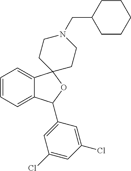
C1=C2C(=CC=C1)C1(OC2C2=CC(Cl)=CC(Cl)=C2)CCN(CC2CCCCC2)CC1
